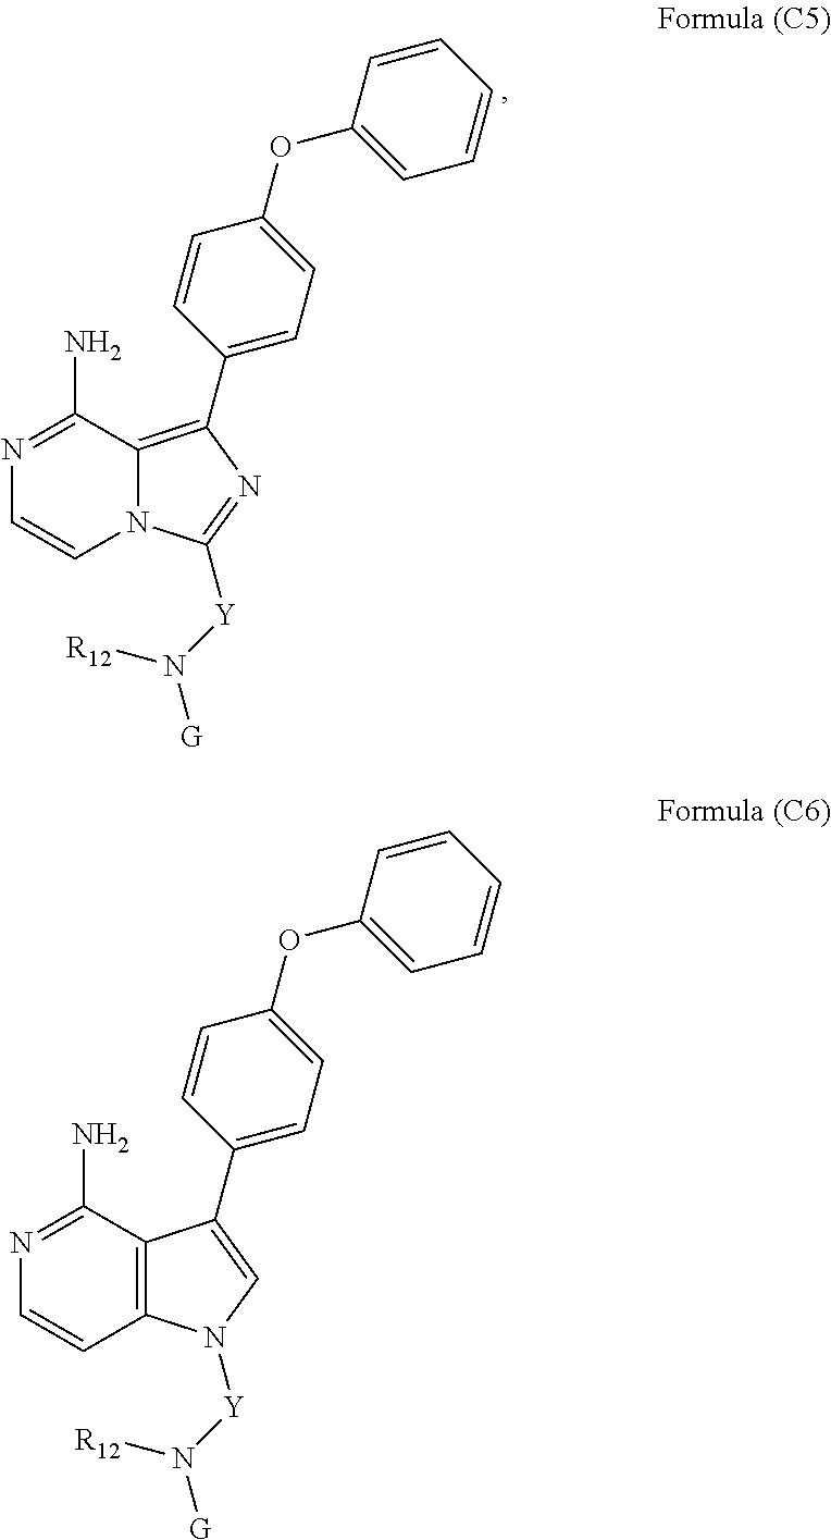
N12C(=C(C3=CC=C(OC4=CC=CC=C4)C=C3)N=C1[Y]N([G])[R12])C(N)=NC=C2.C12=C(C(N)=NC=C1)C(C1=CC=C(OC3=CC=CC=C3)C=C1)=CN2[Y]N([G])[R12]
